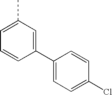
C1(C)=CC=CC(C2=CC=C(Cl)C=C2)=C1
